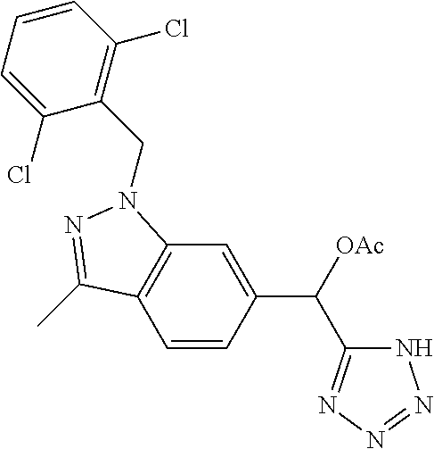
C1=CC(C([OAc])C2=NN=NN2)=CC2=C1C(C)=NN2CC1=C(Cl)C=CC=C1Cl
